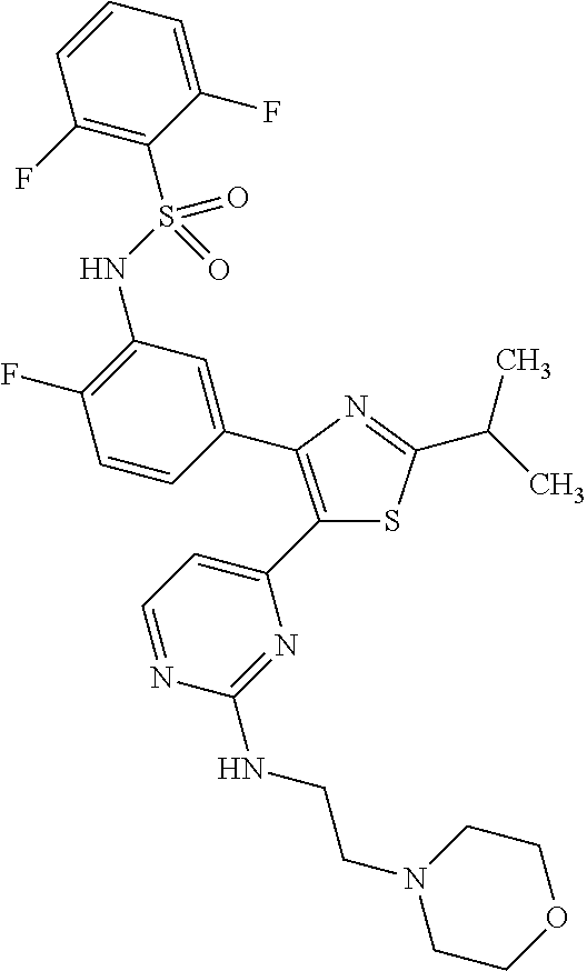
C1(C2=CC=NC(NCCN3CCOCC3)=N2)=C(C2=CC(NS(C3=C(F)C=CC=C3F)(=O)=O)=C(F)C=C2)N=C(C(C)C)S1
